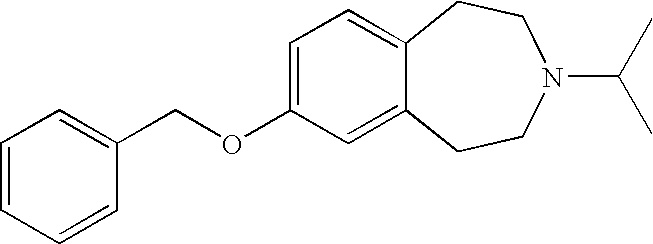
C1=CC=CC(COC2=CC=C3C(=C2)CCN(C(C)C)CC3)=C1
